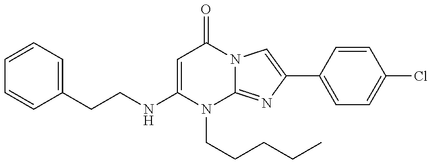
N(C1=CC(=O)N2C(=NC(C3=CC=C(Cl)C=C3)=C2)N1CCCCC)CCC1=CC=CC=C1
